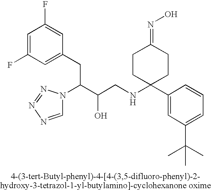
OC(C(CC1=CC(F)=CC(F)=C1)N1C=NN=N1)CNC1(C2=CC(C(C)(C)C)=CC=C2)CCC(=NO)CC1
